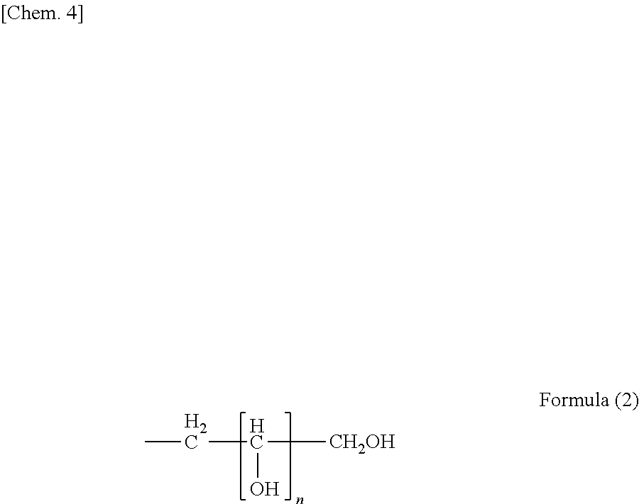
CCC(O)[CH2OH]
